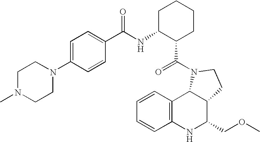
C1=CC2=C(C=C1)NC(COC)C1C2N(C(=O)C2CCCCC2NC(=O)C2=CC=C(N3CCN(C)CC3)C=C2)CC1
